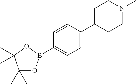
C1=C(C2CCN(C)CC2)C=CC(B2OC(C)(C)C(C)(C)O2)=C1
